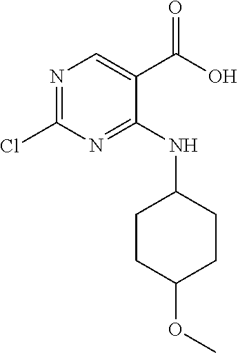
C1CC(OC)CCC1NC1=NC(Cl)=NC=C1C(O)=O
